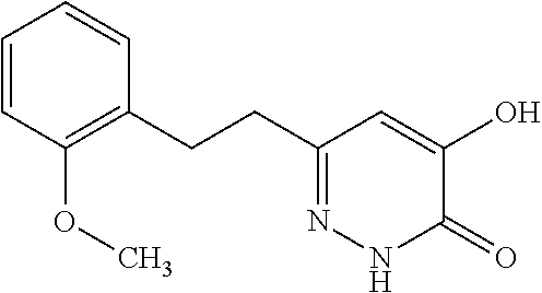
C1=CC(OC)=C(CCC2=NNC(=O)C(O)=C2)C=C1
